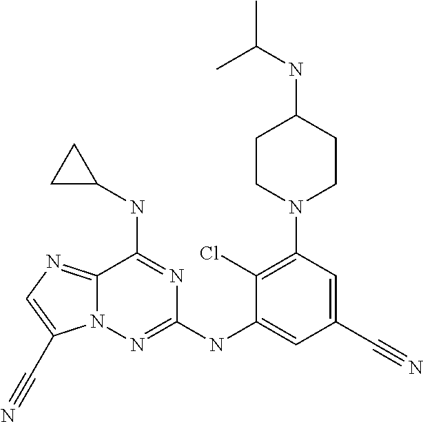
C12=NC=C(C#N)N1N=C(NC1=CC(C#N)=CC(N3CCC(NC(C)C)CC3)=C1Cl)N=C2NC1CC1
